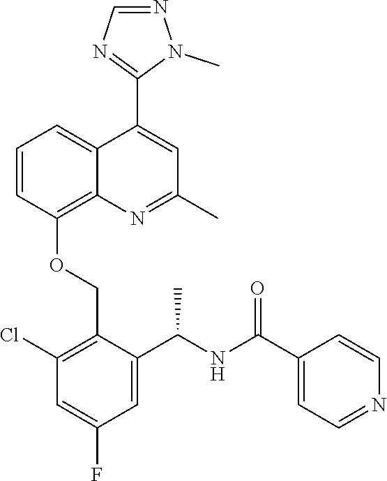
C1=CC(OCC2=C(Cl)C=C(F)C=C2C(NC(C2=CC=NC=C2)=O)C)=C2C(=C1)C(C1=NC=NN1C)=CC(C)=N2
